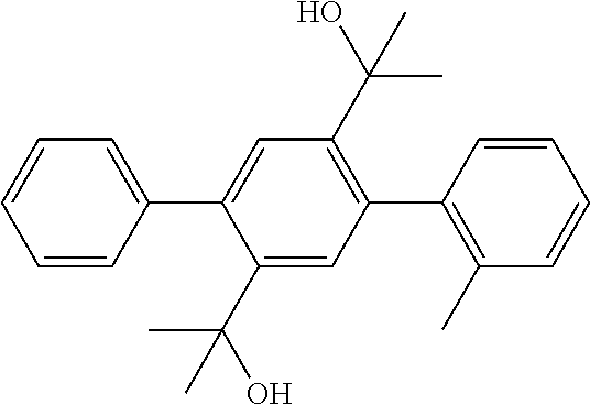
C1=C(C2=CC=CC=C2)C(C(O)(C)C)=CC(C2=C(C)C=CC=C2)=C1C(O)(C)C
